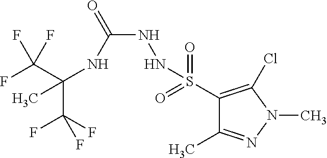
C(C(F)(F)F)(NC(NNS(C1=C(Cl)N(C)N=C1C)(=O)=O)=O)(C)C(F)(F)F
